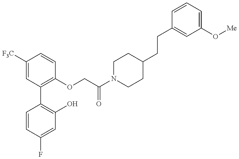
C1=CC(F)=CC(O)=C1C1=C(OCC(N2CCC(CCC3=CC(O[Me])=CC=C3)CC2)=O)C=CC([F3C])=C1
